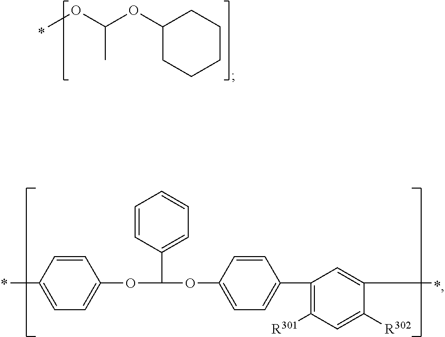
C1=CC(C)=CC=C1OC(OC1=CC=C(C2=C([R301])C=C([R302])C(C)=C2)C=C1)C1=CC=CC=C1.C1(OC(C)OC)CCCCC1
